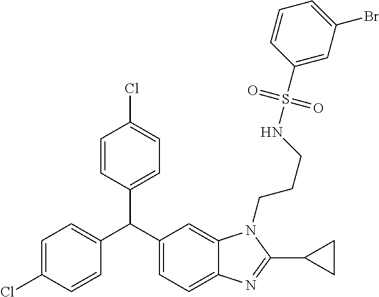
C1=C(Cl)C=CC(C(C2=CC=C3C(=C2)N(CCCNS(C2=CC(Br)=CC=C2)(=O)=O)C(C2CC2)=N3)C2=CC=C(Cl)C=C2)=C1
